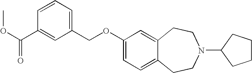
C1(C(OC)=O)=CC(COC2=CC=C3C(=C2)CCN(C2CCCC2)CC3)=CC=C1
